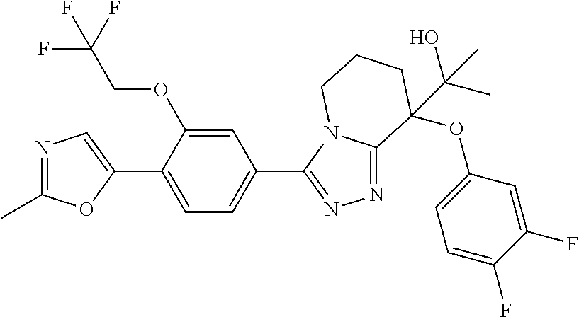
N1=C(C)OC(C2=CC=C(C3=NN=C4N3CCCC4(OC3=CC=C(F)C(F)=C3)C(O)(C)C)C=C2OCC(F)(F)F)=C1
